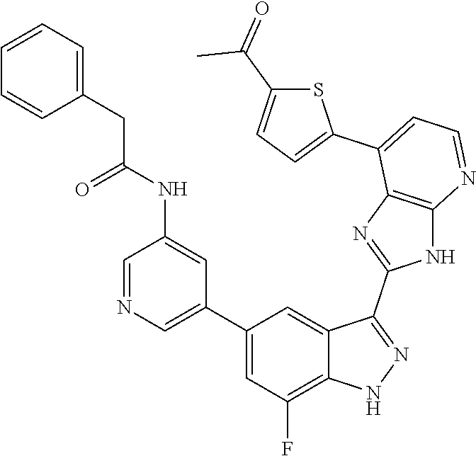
C1=NC=C(C2=CC(F)=C3C(=C2)C(C2=NC4=C(N2)N=CC=C4C2=CC=C(C(=O)C)S2)=NN3)C=C1NC(CC1=CC=CC=C1)=O
